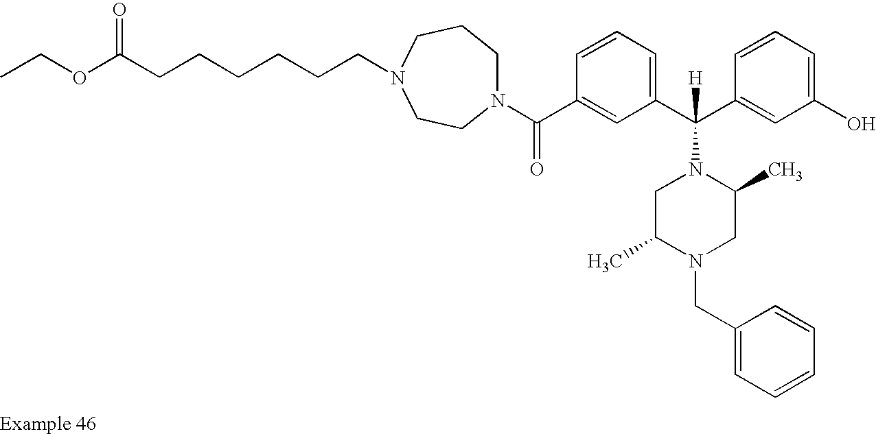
N1(C(C2=CC(C(C3=CC(O)=CC=C3)([H])N3CC(C)N(CC4=CC=CC=C4)CC3C)=CC=C2)=O)CCCN(CCCCCCC(OCC)=O)CC1
